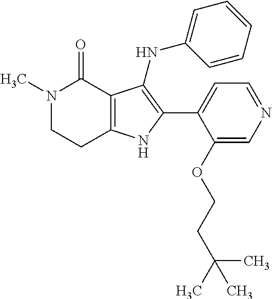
C12=C(NC(C3=CC=NC=C3OCCC(C)(C)C)=C1NC1=CC=CC=C1)CCN(C)C2=O
